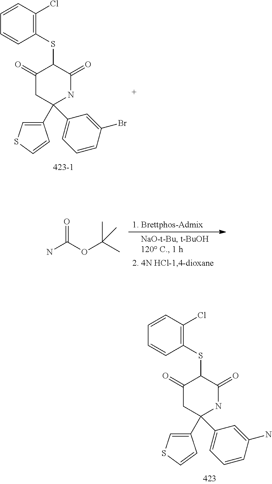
C1(SC2C(=O)CC(C3=CC=CC(N)=C3)(C3=CSC=C3)NC2=O)=C(Cl)C=CC=C1.C1(SC2C(=O)CC(C3=CC=CC(Br)=C3)(C3=CSC=C3)NC2=O)=C(Cl)C=CC=C1.NC(=O)OC(C)(C)C
